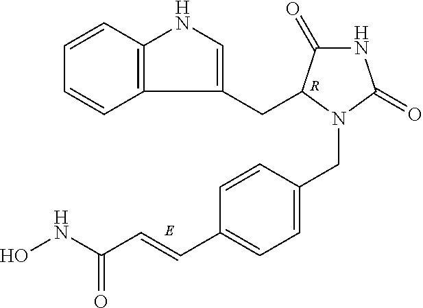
C12=C(C=CC=C1)NC=C2CC1C(=O)NC(=O)N1CC1=CC=C(C=CC(NO)=O)C=C1.[R]
